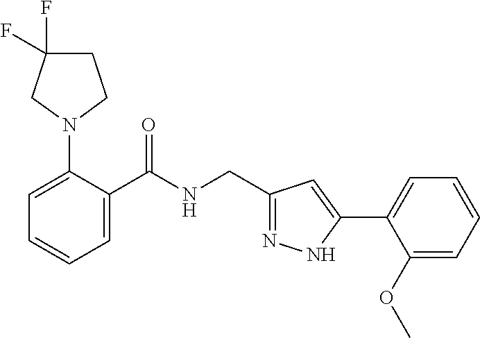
C1=C(N2CCC(F)(F)C2)C(C(NCC2=NNC(C3=CC=CC=C3OC)=C2)=O)=CC=C1
